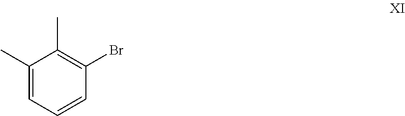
C1(C)=CC=CC(Br)=C1C
